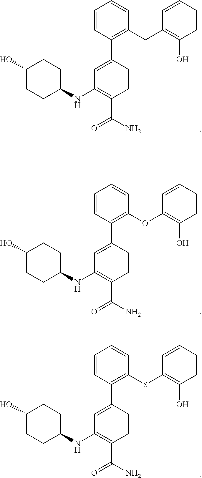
C1=C(C2=C(CC3=C(O)C=CC=C3)C=CC=C2)C=CC(C(N)=O)=C1NC1CCC(O)CC1.C1=C(C2=C(SC3=C(O)C=CC=C3)C=CC=C2)C=CC(C(N)=O)=C1NC1CCC(O)CC1.C1=C(C2=C(OC3=C(O)C=CC=C3)C=CC=C2)C=CC(C(N)=O)=C1NC1CCC(O)CC1
